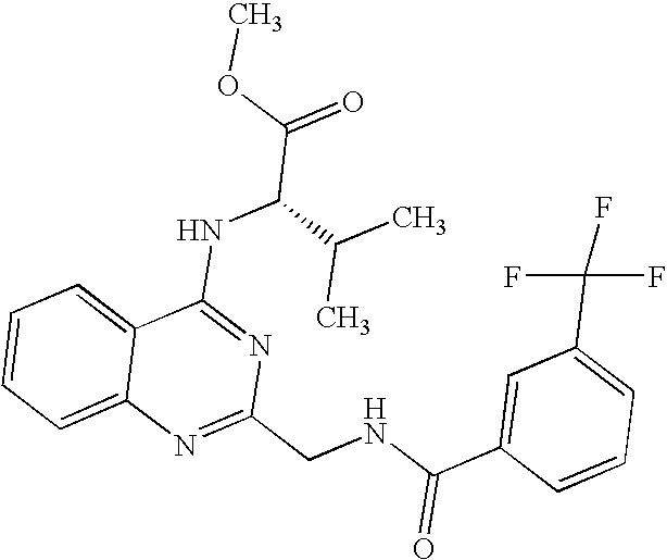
C12=CC=CC=C1N=C(CNC(C1=CC(C(F)(F)F)=CC=C1)=O)N=C2NC(C(=O)OC)C(C)C
